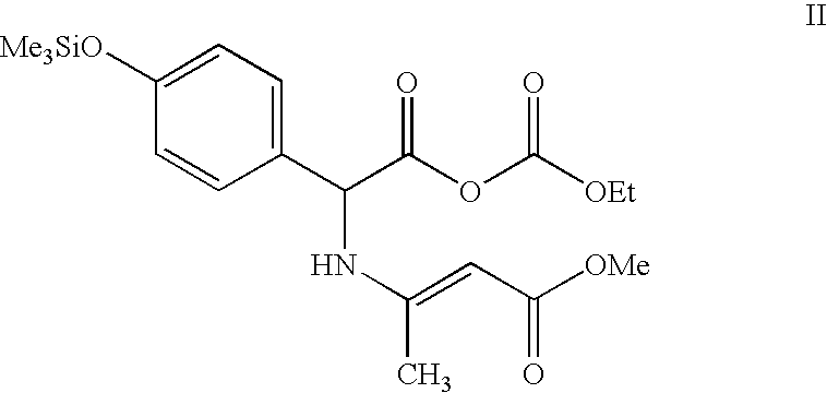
C1(C(C(OC([OEt])=O)=O)NC(C)=CC([OMe])=O)=CC=C([Me3SiO])C=C1
